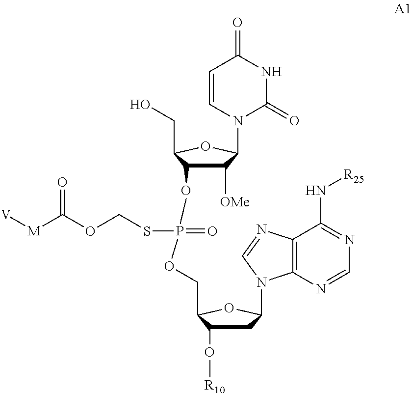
C1([OMe])C(OP(=O)(OCC2C(O[R10])CC(N3C4=C(C(N[R25])=NC=N4)N=C3)O2)SCOC([M][V])=O)C(CO)OC1N1C(=O)NC(=O)C=C1
